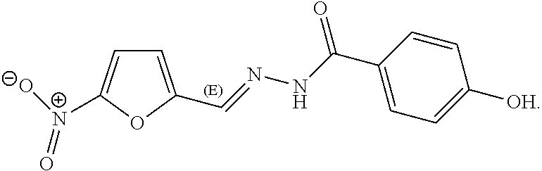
[O-][N+](C1=CC=C(C=NNC(C2=CC=C([OH])C=C2)=O)O1)=O
